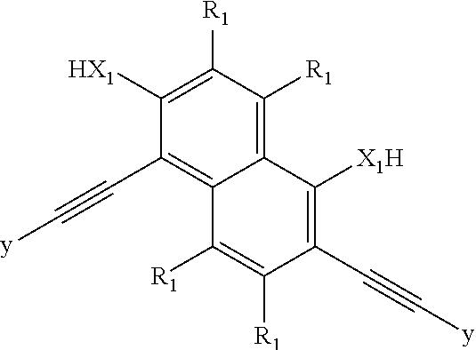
C1([R1])=C([HX1])C(C#C[y])=C2C(=C1[R1])C([X1H])=C(C#C[y])C([R1])=C2[R1]
